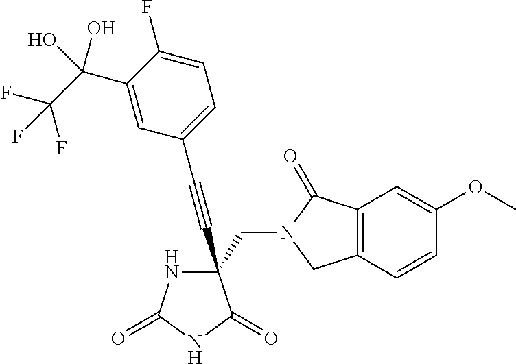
C(#CC1(CN2C(=O)C3=C(C2)C=CC(OC)=C3)NC(=O)NC1=O)C1=CC=C(F)C(C(C(F)(F)F)(O)O)=C1
